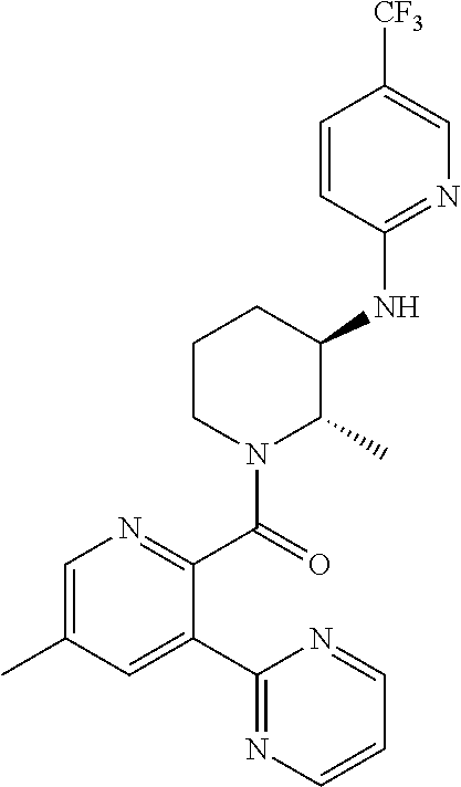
C1=C(C)C=C(C2=NC=CC=N2)C(C(=O)N2C(C)C(NC3=NC=C([CF3])C=C3)CCC2)=N1
